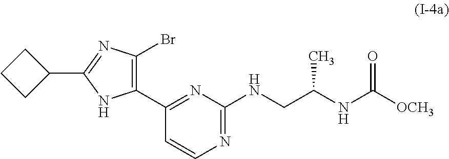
C1(C2=C(Br)N=C(C3CCC3)N2)=NC(NCC(NC([OCH3])=O)C)=NC=C1
